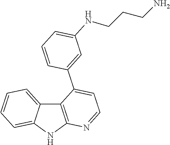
C12=C(NC3=CC=CC=C13)N=CC=C2C1=CC(NCCCN)=CC=C1
